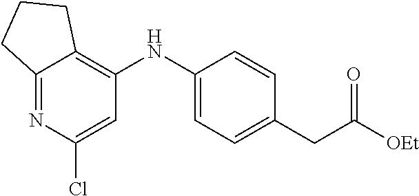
C12=NC(Cl)=CC(NC3=CC=C(CC([OEt])=O)C=C3)=C1CCC2
